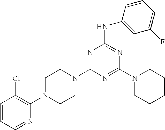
C1=CC=NC(N2CCN(C3=NC(NC4=CC(F)=CC=C4)=NC(N4CCCCC4)=N3)CC2)=C1Cl
